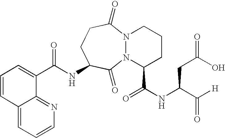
C12=NC=CC=C1C=CC=C2C(NC1CCC(=O)N2N(C1=O)C(C(NC(C([H])=O)CC(O)=O)=O)CCC2)=O
